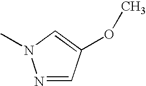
N1=CC(OC)=CN1C
